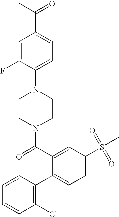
C1=CC(Cl)=C(C2=CC=C(S(=O)(=O)C)C=C2C(N2CCN(C3=CC=C(C(=O)C)C=C3F)CC2)=O)C=C1
